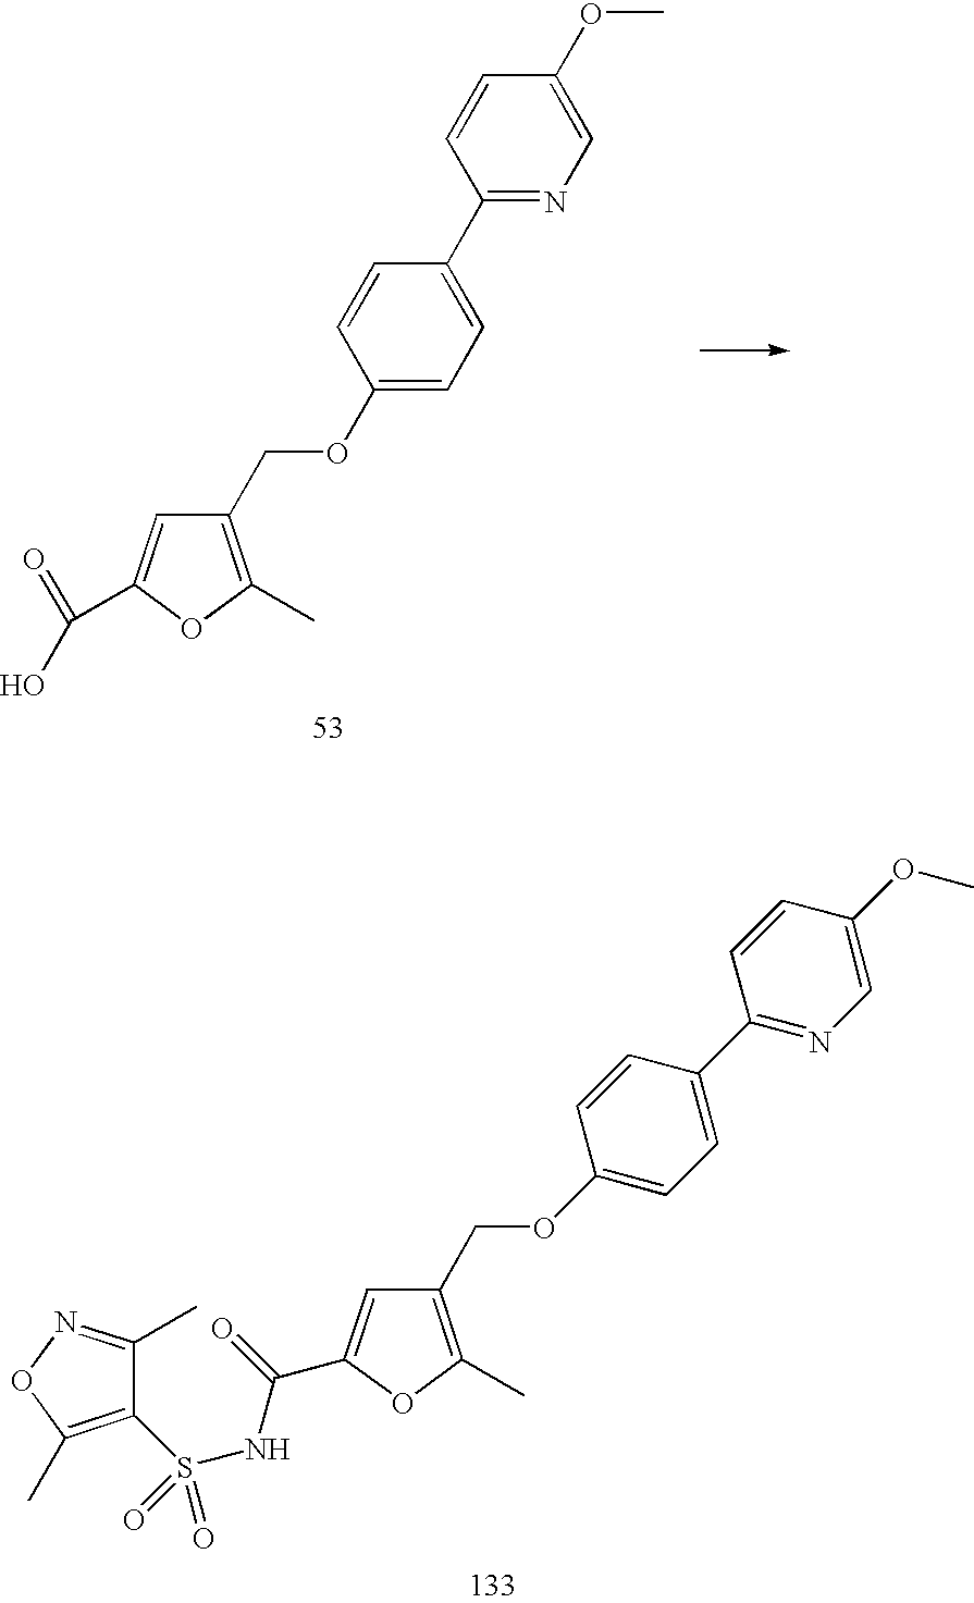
O(CC1=C(C)OC(C(=O)NS(=O)(=O)C2=C(C)ON=C2C)=C1)C1=CC=C(C2=NC=C(OC)C=C2)C=C1.O(CC1=C(C)OC(C(=O)O)=C1)C1=CC=C(C2=NC=C(OC)C=C2)C=C1
